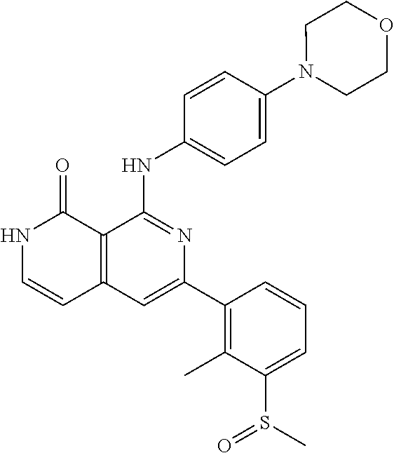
C1=CC(NC2=NC(C3=C(C)C(S(C)=O)=CC=C3)=CC3=C2C(=O)NC=C3)=CC=C1N1CCOCC1
